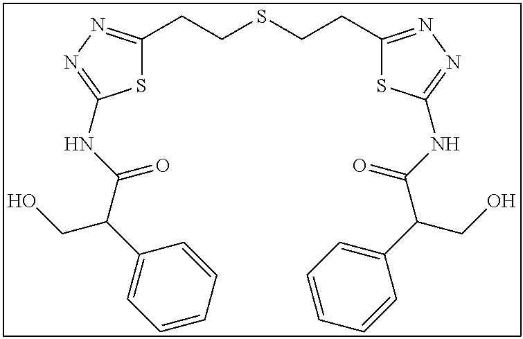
S1C(CCSCCC2=NN=C(NC(C(C3=CC=CC=C3)CO)=O)S2)=NN=C1NC(C(C1=CC=CC=C1)CO)=O
